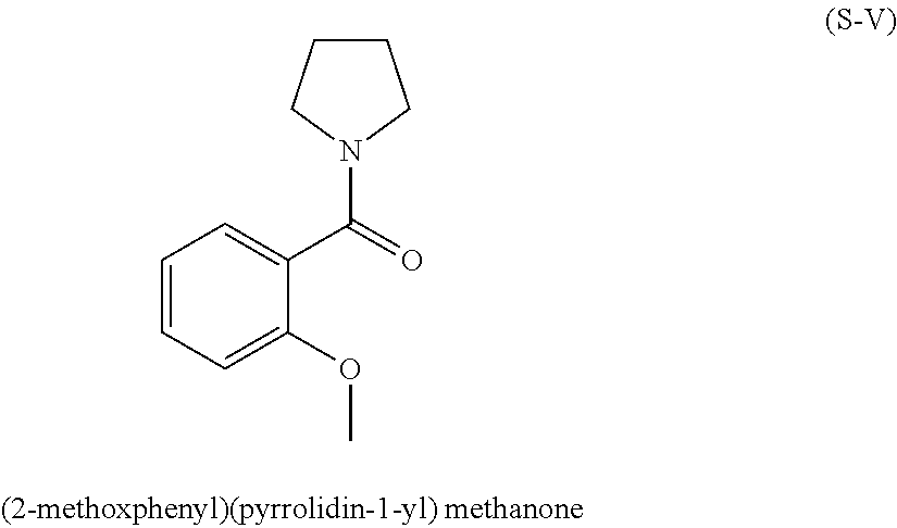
C1=CC=C(OC)C(C(=O)N2CCCC2)=C1
